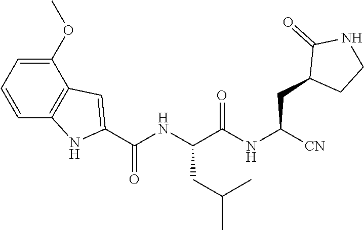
[CN]C(NC(C(NC(C1=CC2=C(N1)C=CC=C2OC)=O)CC(C)C)=O)CC1CCNC1=O
